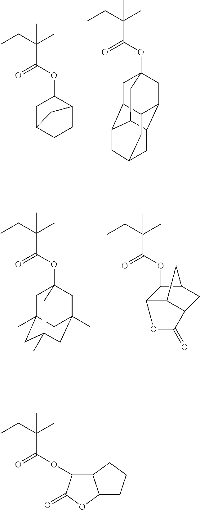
O(C(C(CC)(C)C)=O)C12CC3C4C(C5C(C1)C3CC(C4)C5)C2.O(C(C(CC)(C)C)=O)C1C2CCC(C1)C2.O(C(C(CC)(C)C)=O)C12CC3(C)CC(C)(CC(C)(C1)C3)C2.O(C(C(CC)(C)C)=O)C1C2C3C(CC1C3)C(=O)O2.O(C(C(CC)(C)C)=O)C1C2C(OC1=O)CCC2
